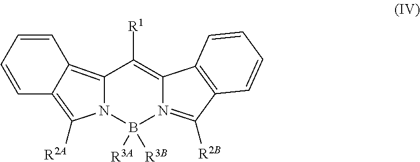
C12=C3C=CC=CC3=C([R2A])N1B([R3B])([R3A])N1=C([R2B])C3=C(C1=C2[R1])C=CC=C3
